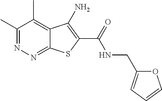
C1(C)=NN=C2C(=C1C)C(N)=C(C(=O)NCC1=CC=CO1)S2
